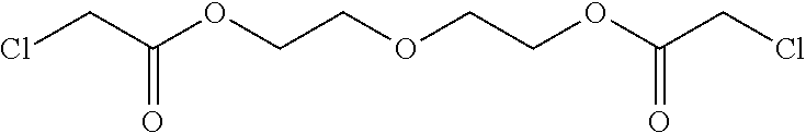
ClCC(OCCOCCOC(CCl)=O)=O
